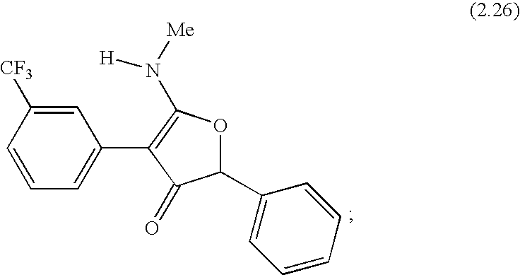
C1=CC=C(C2=C(N([Me])[H])OC(C3=CC=CC=C3)C2=O)C=C1[CF3]
